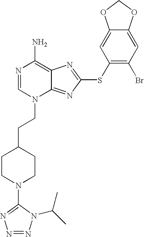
N1=CN(CCC2CCN(C3=NN=NN3C(C)C)CC2)C2=NC(SC3=C(Br)C=C4C(=C3)OCO4)=NC2=C1N
